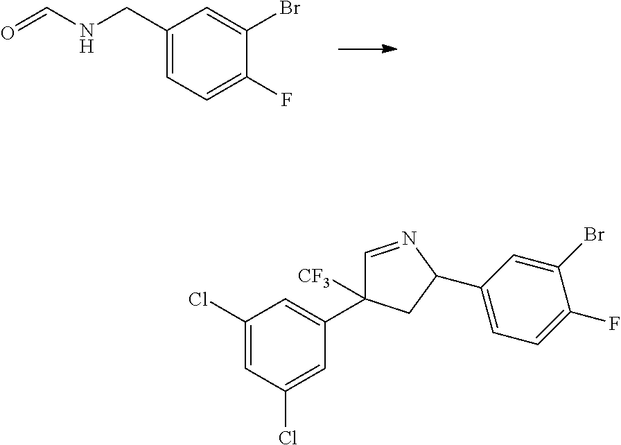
C1(CNC=O)=CC=C(F)C(Br)=C1.C1(Cl)=CC(Cl)=CC(C2([CF3])C=NC(C3=CC=C(F)C(Br)=C3)C2)=C1
